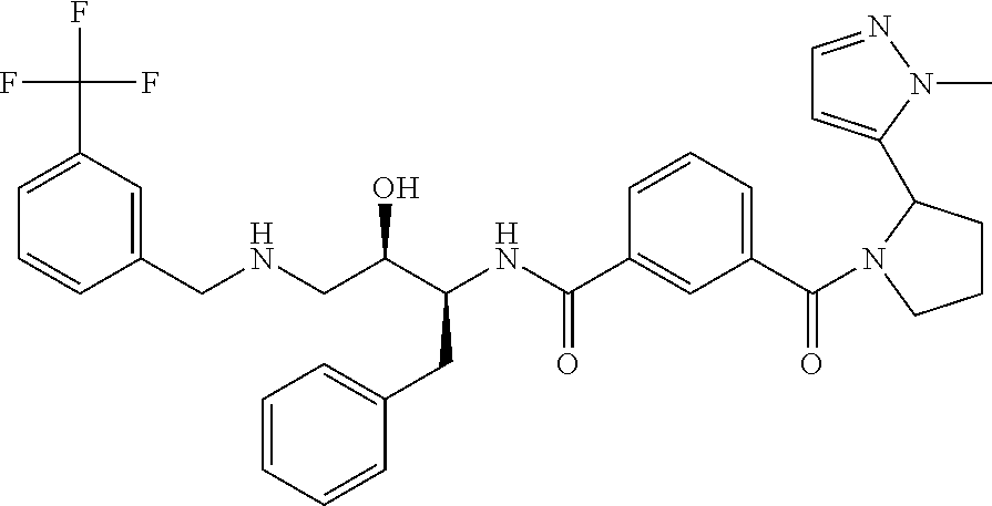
FC(C1=CC=CC(CNCC(C(NC(C2=CC(C(=O)N3CCCC3C3=CC=NN3C)=CC=C2)=O)CC2=CC=CC=C2)O)=C1)(F)F
